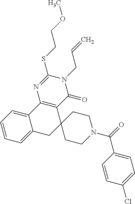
C1=CC=C2C(=C1)C1=C(C3(C2)CCN(C(=O)C2=CC=C(Cl)C=C2)CC3)C(=O)N(CC=C)C(SCCOC)=N1
